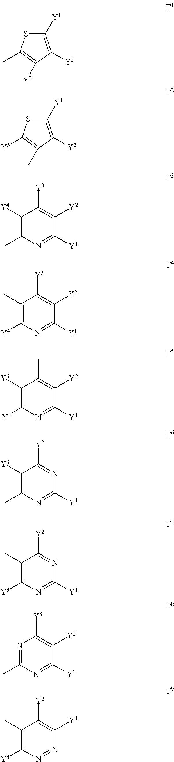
C1([Y1])=C([Y2])C([Y3])=C(C)S1.C1([Y1])=C([Y2])C(C)=C([Y3])S1.C1([Y4])=C(C)N=C([Y1])C([Y2])=C1[Y3].C1(C)=C([Y4])N=C([Y1])C([Y2])=C1[Y3].C1([Y3])=C([Y4])N=C([Y1])C([Y2])=C1C.C1([Y3])=C(C)N=C([Y1])N=C1[Y2].C1(C)=C([Y3])N=C([Y1])N=C1[Y2].N1=C(C)N=C([Y1])C([Y2])=C1[Y3].C1(C)=C([Y3])N=NC([Y1])=C1[Y2]
